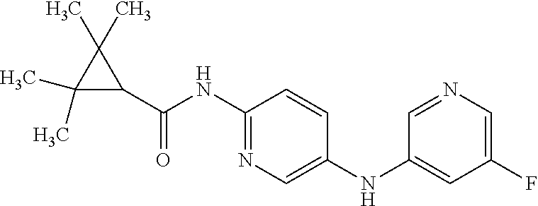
C1(NC(C2C(C)(C)C2(C)C)=O)=NC=C(NC2=CC(F)=CN=C2)C=C1
